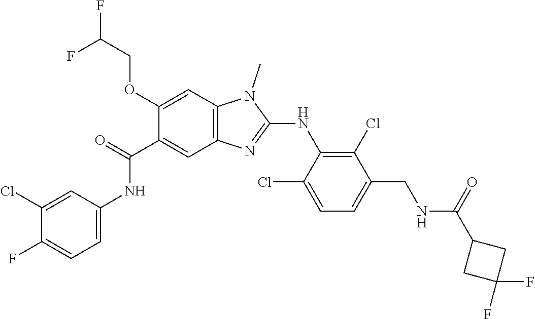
C1(Cl)=CC(NC(C2=CC3=C(C=C2OCC(F)F)N(C)C(NC2=C(Cl)C(CNC(C4CC(F)(F)C4)=O)=CC=C2Cl)=N3)=O)=CC=C1F
